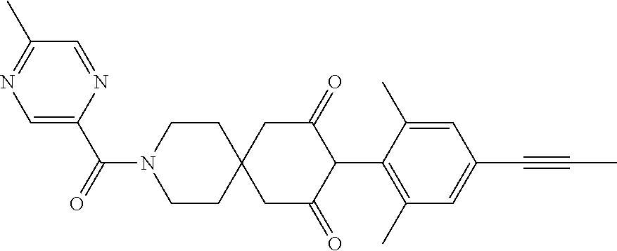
C1CN(C(=O)C2=CN=C(C)C=N2)CCC12CC(=O)C(C1=C(C)C=C(C#CC)C=C1C)C(=O)C2
